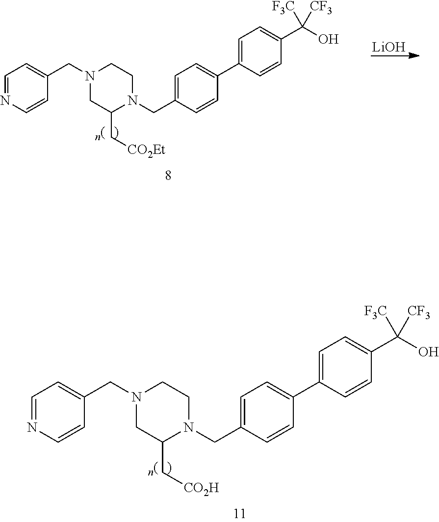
C1=C(CN2CCN(CC3=CC=NC=C3)CC2C[CO2Et])C=CC(C2=CC=C(C(O)([CF3])[F3C])C=C2)=C1.[LiOH].C1=C(CN2CCN(CC3=CC=NC=C3)CC2C[CO2H])C=CC(C2=CC=C(C(O)([CF3])[F3C])C=C2)=C1
